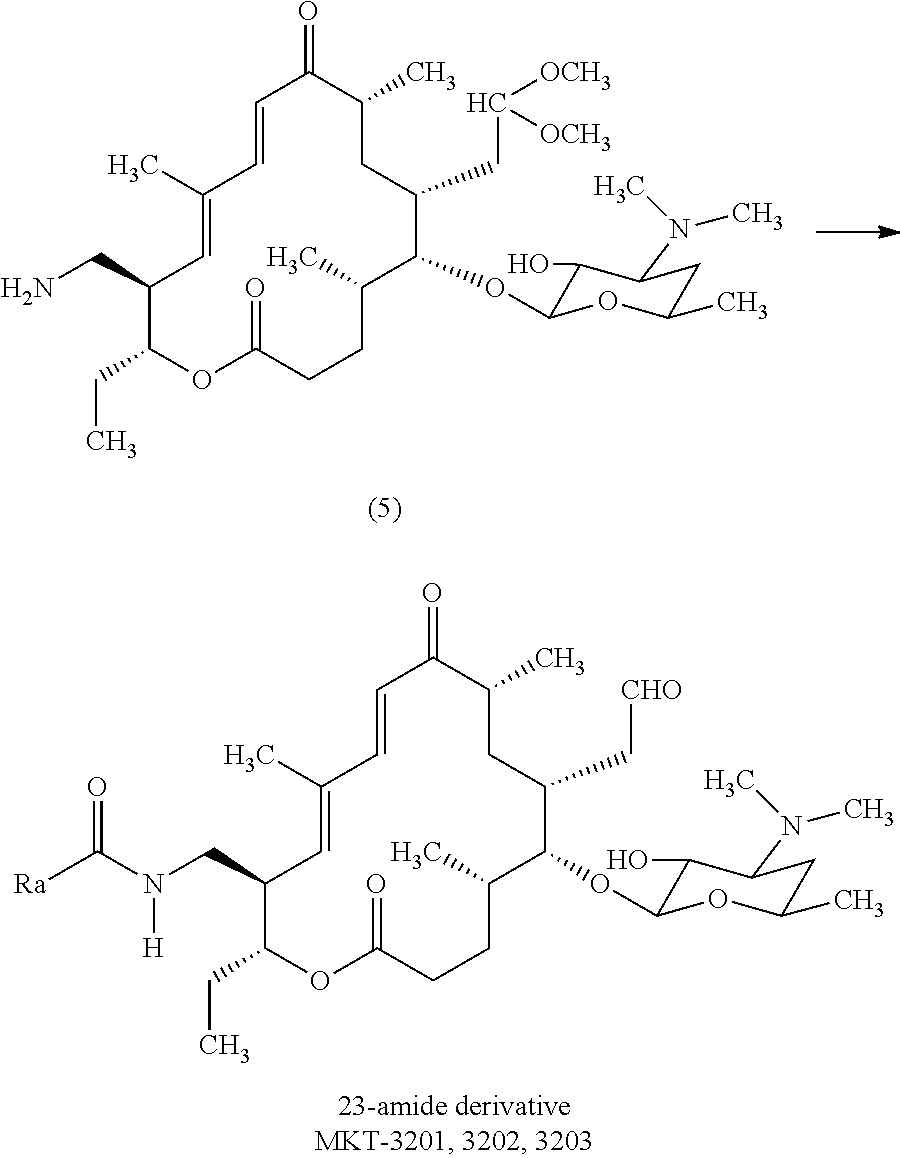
C1(CC)C(CN)C=C(C)C=CC(=O)C(C)CC(CC([OCH3])[OCH3])C(OC2C(O)C(N(C)C)CC(C)O2)C(C)CCC(=O)O1.C1(CC)C(CN(C([Ra])=O)[H])C=C(C)C=CC(=O)C(C)CC(C[CHO])C(OC2C(O)C(N(C)C)CC(C)O2)C(C)CCC(=O)O1
